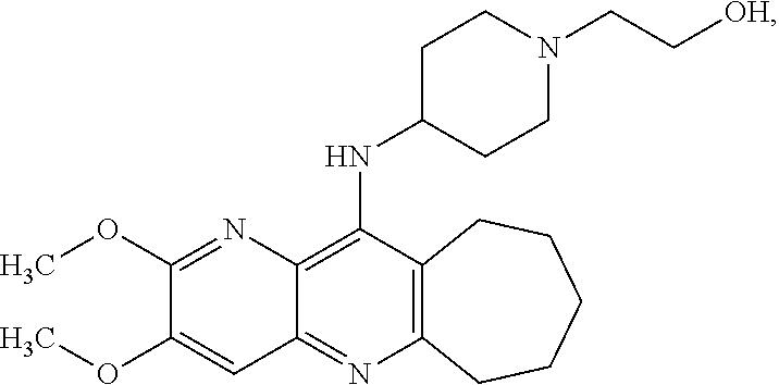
C12=C(N=C3C(=C1NC1CCN(CC[OH])CC1)N=C(OC)C(OC)=C3)CCCCC2
